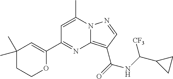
C1=C(C)N2C(=C(C(=O)NC(C3CC3)[CF3])C=N2)N=C1C1=CC(C)(C)CCO1
